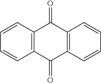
C1=CC2=C(C=C1)C(=O)C1=C(C2=O)C=CC=C1
